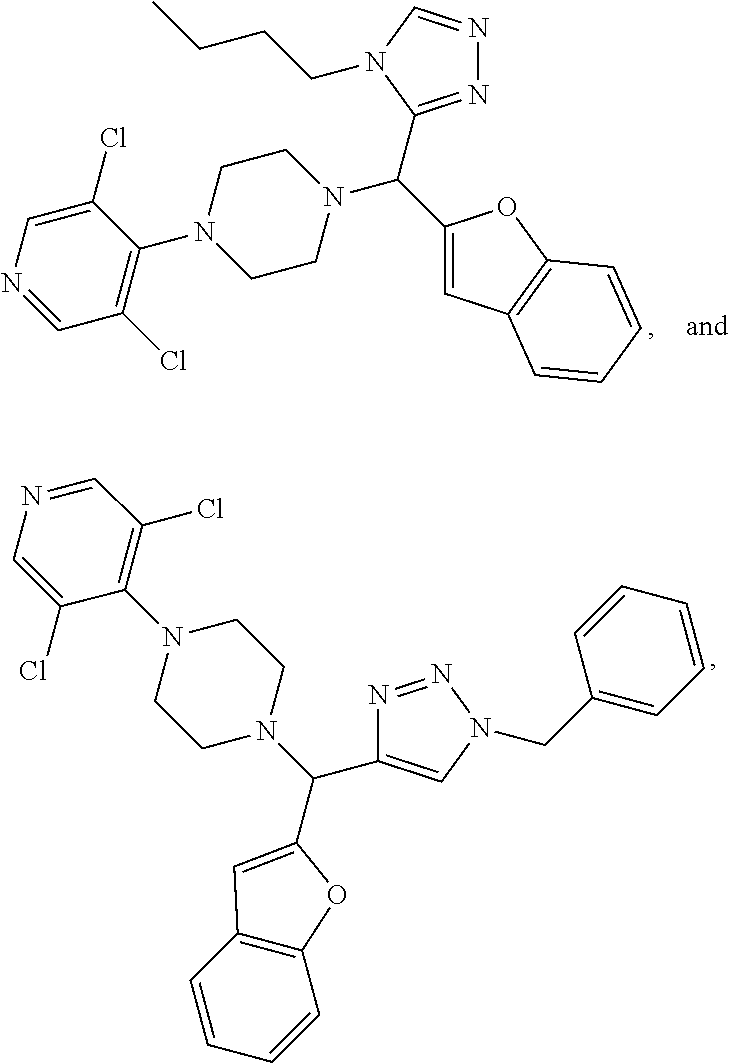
N1=C(C(C2=CC3=C(O2)C=CC=C3)N2CCN(C3=C(Cl)C=NC=C3Cl)CC2)N(CCCC)C=N1.C1(N2CCN(C(C3=CN(CC4=CC=CC=C4)N=N3)C3=CC4=C(O3)C=CC=C4)CC2)=C(Cl)C=NC=C1Cl
